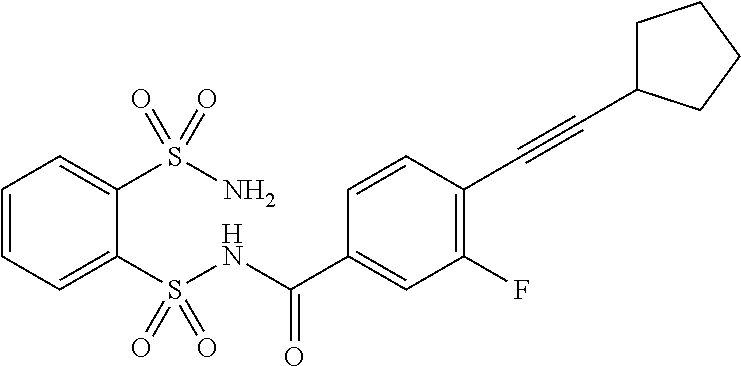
C1=CC=C(S(NC(C2=CC(F)=C(C#CC3CCCC3)C=C2)=O)(=O)=O)C(S(N)(=O)=O)=C1
